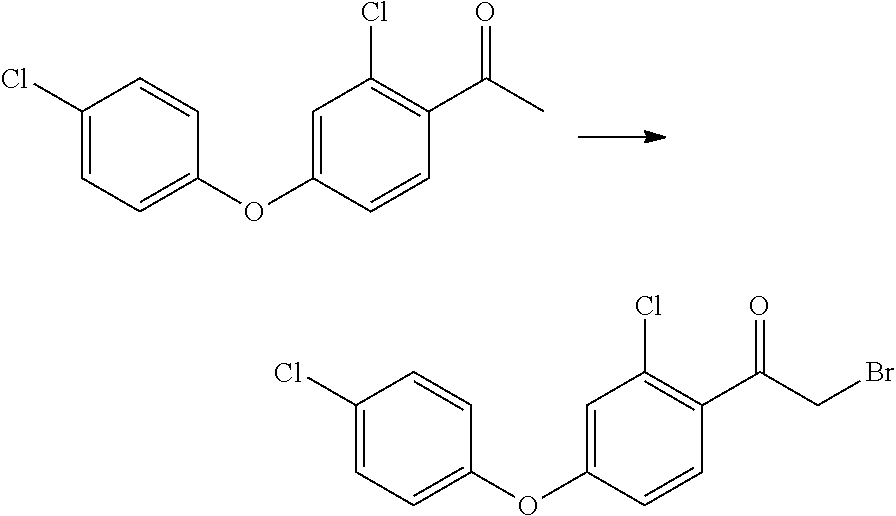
C1(Cl)=CC=C(OC2=CC(Cl)=C(C(C)=O)C=C2)C=C1.C1(Cl)=CC=C(OC2=CC(Cl)=C(C(CBr)=O)C=C2)C=C1
